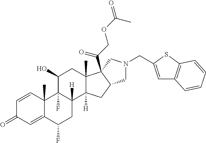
C1=CC2(C)C(=CC1=O)C(F)CC1([H])C2(F)C(O)CC2(C)C1([H])CC1C2(C(COC(=O)C)=O)CN(CC2=CC3=C(S2)C=CC=C3)C1
